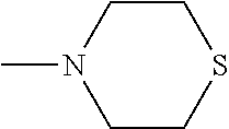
C1CSCCN1C
